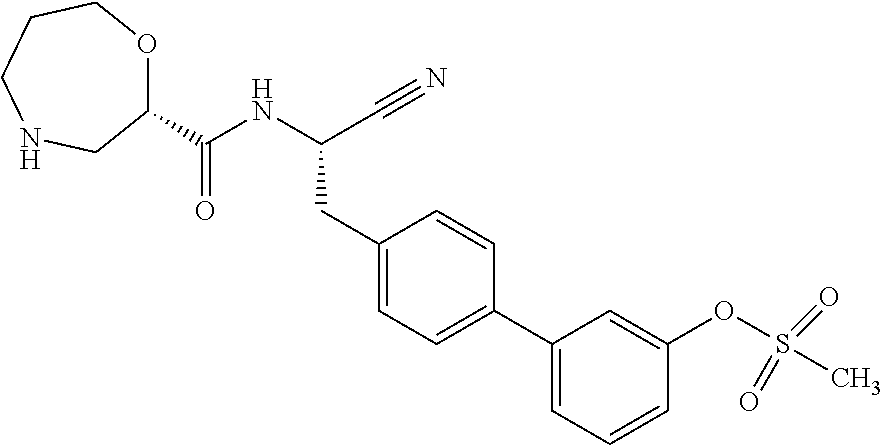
C1(C(NC(C#N)CC2=CC=C(C3=CC=CC(OS(C)(=O)=O)=C3)C=C2)=O)OCCCNC1
